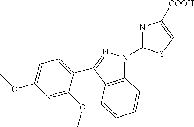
C12=C(C(C3=CC=C(OC)N=C3OC)=NN1C1=NC([COOH])=CS1)C=CC=C2
